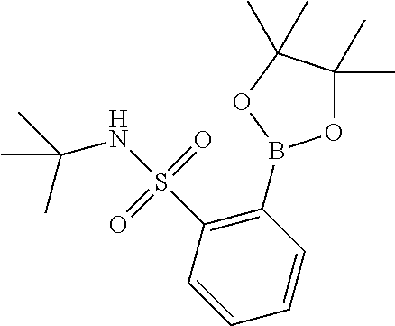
O1C(C)(C)C(C)(C)OB1C1=C(S(=O)(=O)NC(C)(C)C)C=CC=C1
